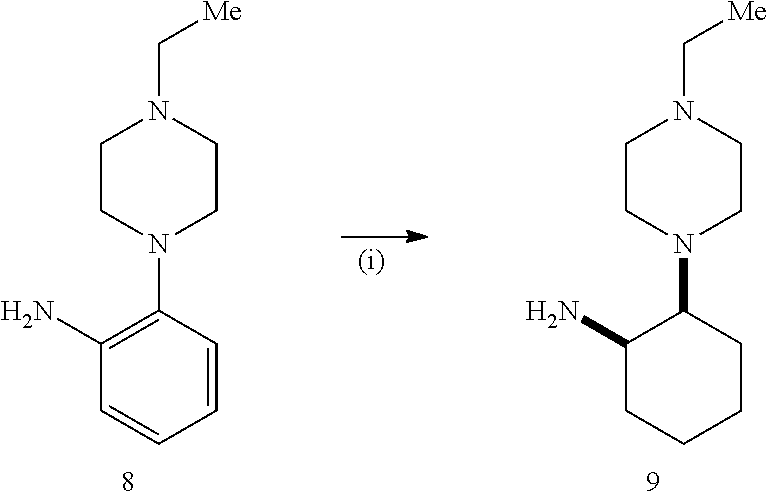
N1(C2=C(N)C=CC=C2)CCN(C[Me])CC1.N1(C2C(N)CCCC2)CCN(C[Me])CC1
